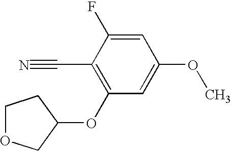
C1=C(F)C(C#N)=C(OC2CCOC2)C=C1OC
